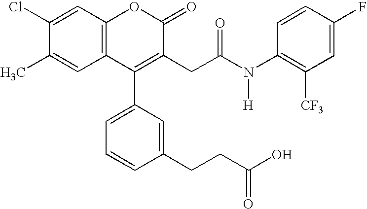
C12=C(C=C(Cl)C(C)=C1)OC(=O)C(CC(N(C1=C([CF3])C=C(F)C=C1)[H])=O)=C2C1=CC=CC(CCC(O)=O)=C1
